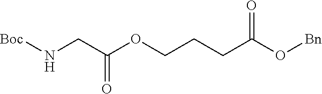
[Boc]NCC(OCCCC(O[Bn])=O)=O
